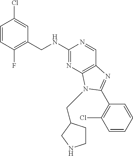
C1=CC(F)=C(CNC2=NC3=C(C=N2)N=C(C2=C(Cl)C=CC=C2)N3CC2CCNC2)C=C1Cl
